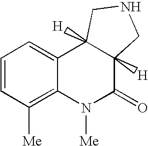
C1=CC([Me])=C2C(=C1)C1([H])C([H])(C(=O)N2[Me])CNC1
